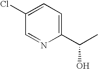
C1=C(Cl)C=NC(C(C)O)=C1
